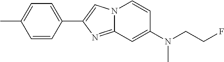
C1=CC(C2=CN3C(=N2)C=C(N(CCF)C)C=C3)=CC=C1C
